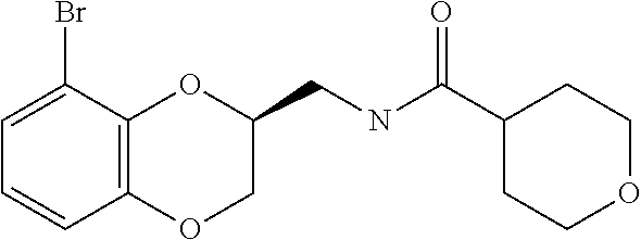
C1=C(Br)C2=C(C=C1)OCC(CNC(C1CCOCC1)=O)O2
